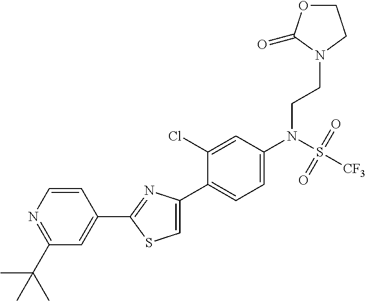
C1(C2=NC(C3=CC=C(N(S([CF3])(=O)=O)CCN4CCOC4=O)C=C3Cl)=CS2)=CC(C(C)(C)C)=NC=C1
